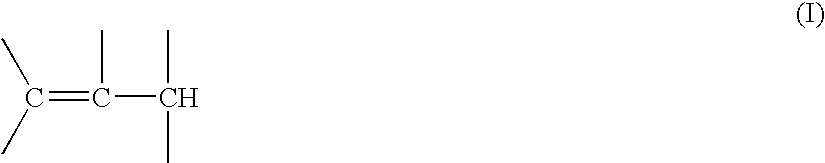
C(=C(C(C)C)C)(C)C
